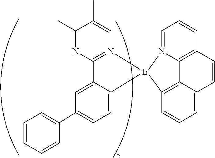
C1=CC=CC(C2=CC=C3C(=C2)C2=N(C=C(C)C(C)=N2)[Ir]32N3=CC=CC4=C3C3=C2C=CC=C3C=C4)=C1
